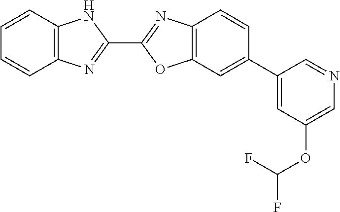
C1=CC2=C(C=C1)N=C(C1=NC3=C(O1)C=C(C1=CC(OC(F)F)=CN=C1)C=C3)N2
